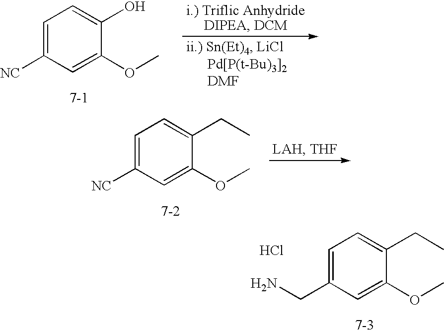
C1=C([NC])C=C(OC)C(CC)=C1.C1=C(CN)C=C(OC)C(CC)=C1.Cl.C1=C([NC])C=C(OC)C(O)=C1
